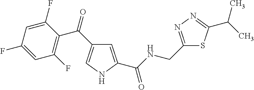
C1=C(C(NCC2=NN=C(C(C)C)S2)=O)NC=C1C(=O)C1=C(F)C=C(F)C=C1F
